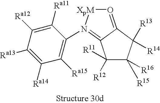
O1=C2C(=N(C3=C([Ra15])C([Ra14])=C([Ra13])C([Ra12])=C3[Ra11])[XpM]1)C([R12])([R11])C([R15])([R16])C2([R14])[R13]
